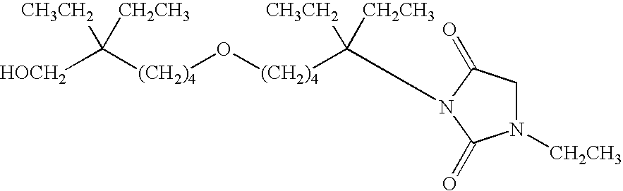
[(CH2)4](O[(CH2)4]C([CH3CH2])([CH2CH3])N1C(=O)CN([CH2CH3])C1=O)C([CH3CH2])([CH2CH3])[HOCH2]
